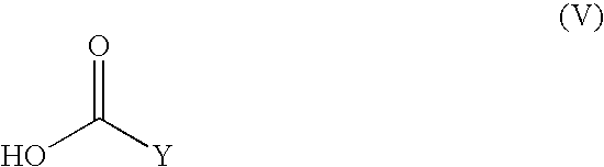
O=C([Y])O
